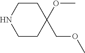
C1CC(OC)(COC)CCN1
